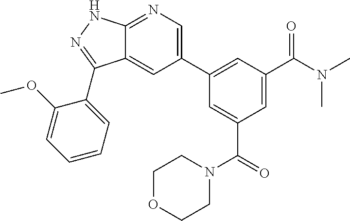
C12=CC(C3=CC(C(N(C)C)=O)=CC(C(N4CCOCC4)=O)=C3)=CN=C1NN=C2C1=CC=CC=C1OC
